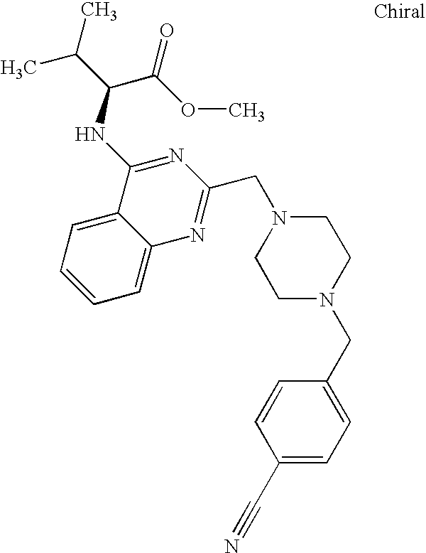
C1=C2C(=CC=C1)C(NC(C(C)C)C(OC)=O)=NC(CN1CCN(CC3=CC=C(C#N)C=C3)CC1)=N2
